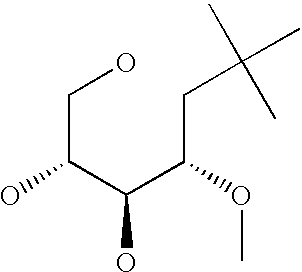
C(C(C(C(CC(C)(C)C)OC)O)O)O
